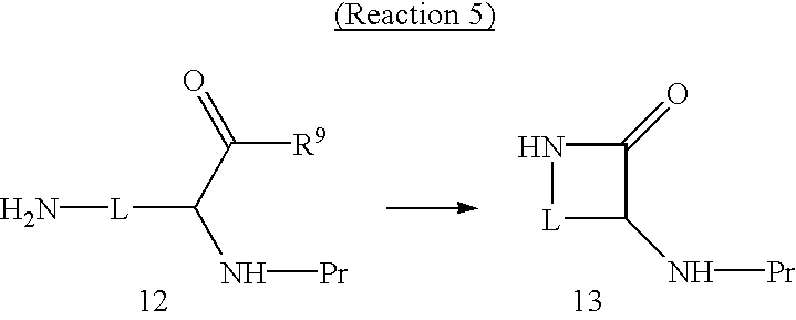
N[L]C(N[Pr])C(=O)[R9].N1[L]C(N[Pr])C1=O
